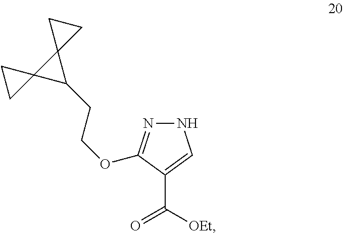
C(COC1=NNC=C1C(=O)[OEt])C1C2(CC2)C12CC2
